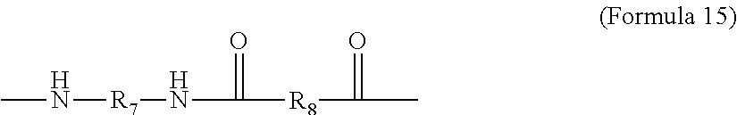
N([R7]NC(=O)[R8]C(=O)C)C
